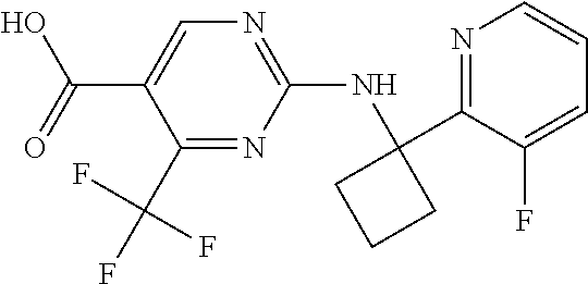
C1(F)=CC=CN=C1C1(NC2=NC=C(C(O)=O)C(C(F)(F)F)=N2)CCC1
